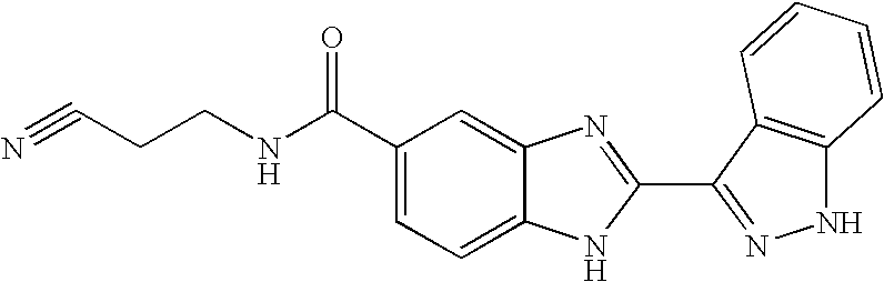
C1(C(NCCC#N)=O)=CC=C2C(=C1)N=C(C1=NNC3=C1C=CC=C3)N2
